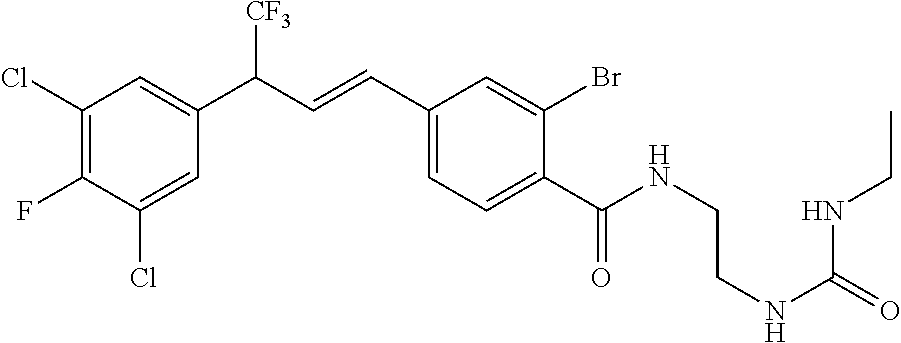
C1(Cl)=C(F)C(Cl)=CC(C(C=CC2=CC=C(C(NCCNC(NCC)=O)=O)C(Br)=C2)[CF3])=C1
